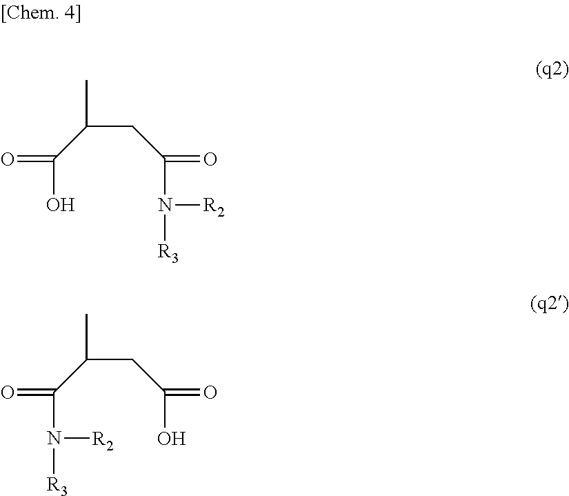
O=C(O)C(C)CC(=O)N([R3])[R2].O=C(O)CC(C(=O)N([R3])[R2])C
